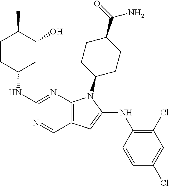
C1(NC2CC(O)C(C)CC2)=NC2=C(C=N1)C=C(NC1=C(Cl)C=C(Cl)C=C1)N2C1CCC(C(=O)N)CC1
